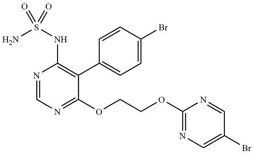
NS(NC1=C(C2=CC=C(Br)C=C2)C(OCCOC2=NC=C(Br)C=N2)=NC=N1)(=O)=O
